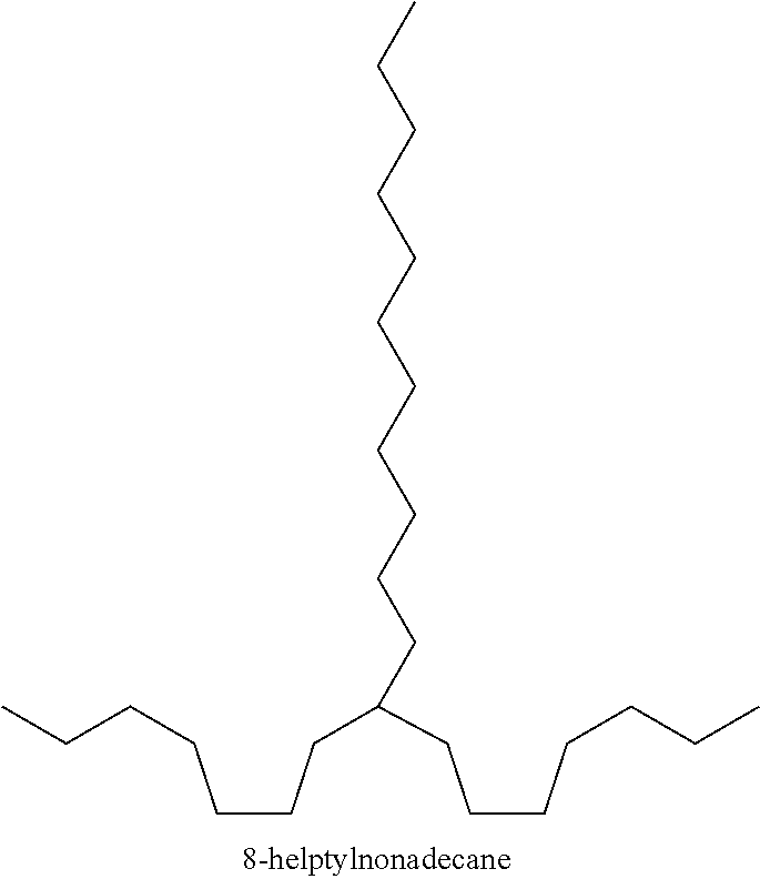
C(CCC(CCCCCCC)CCCCCCCCCCC)CCCC
